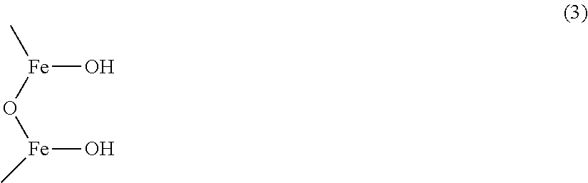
[Fe](O[Fe](O)C)(C)O
